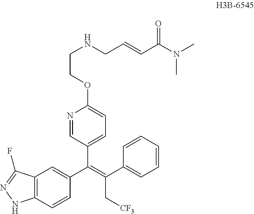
C1(C(=C(C2=CC=CC=C2)C[CF3])C2=CC=C(OCCNCC=CC(N(C)C)=O)N=C2)=CC2=C(C=C1)NN=C2F
